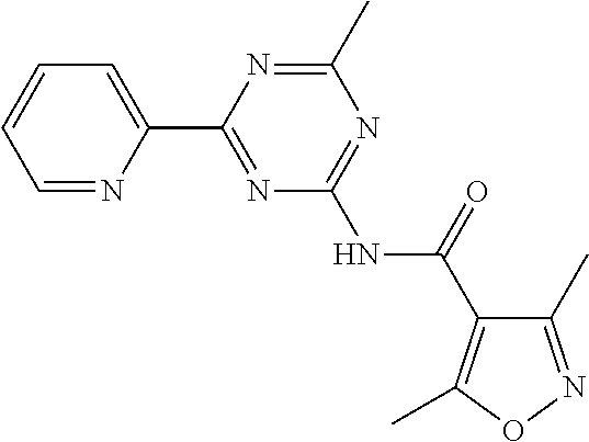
C1=NC(C2=NC(NC(=O)C3=C(C)ON=C3C)=NC(C)=N2)=CC=C1
